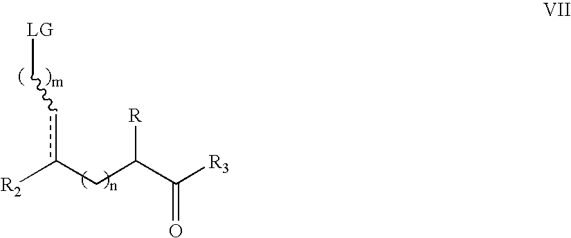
[LG]Ccc(CC(C([R3])=O)[R])[R2]
